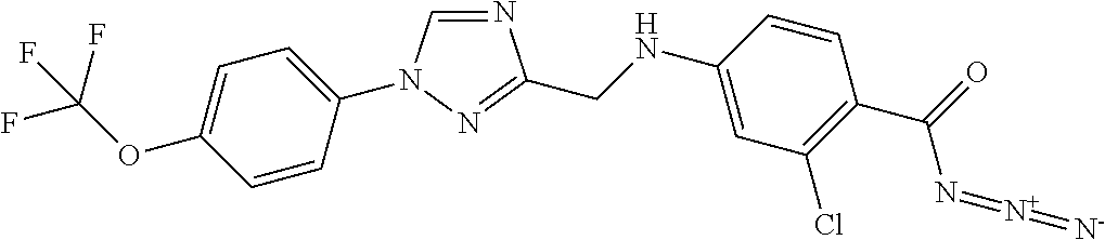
N1=CN(C2=CC=C(OC(F)(F)F)C=C2)N=C1CNC1=CC(Cl)=C(C(N=[N+]=[N-])=O)C=C1
